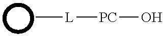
[L]([PC]O)C
